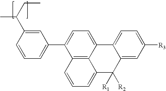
C12=C3C(=CC=C1C1=CC=CC(C(CC)C)=C1)C1=CC=C([R3])C=C1C([R1])([R2])C3=CC=C2
